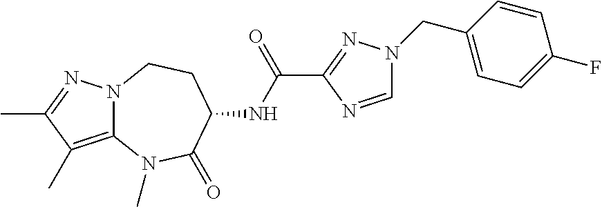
N12C(=C(C)C(C)=N1)N(C)C(=O)C(NC(C1=NN(CC3=CC=C(F)C=C3)C=N1)=O)CC2
